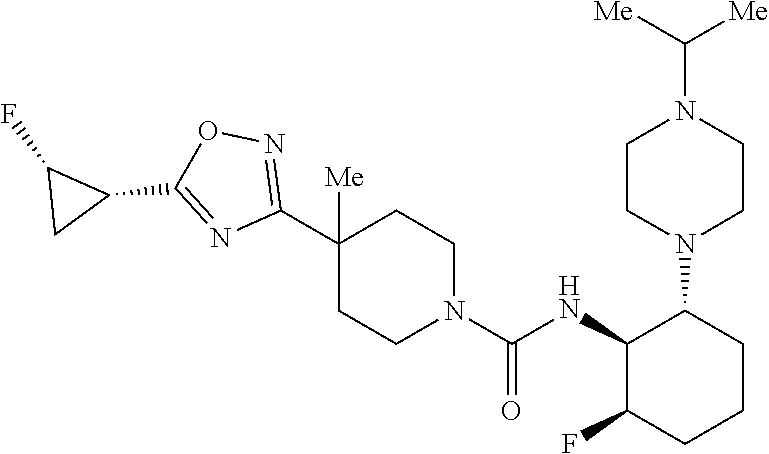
C1(C2([Me])CCN(C(=O)NC3C(F)CCCC3N3CCN(C([Me])[Me])CC3)CC2)=NOC(C2C(F)C2)=N1
